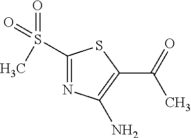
C1(S(=O)(=O)C)=NC(N)=C(C(=O)C)S1
